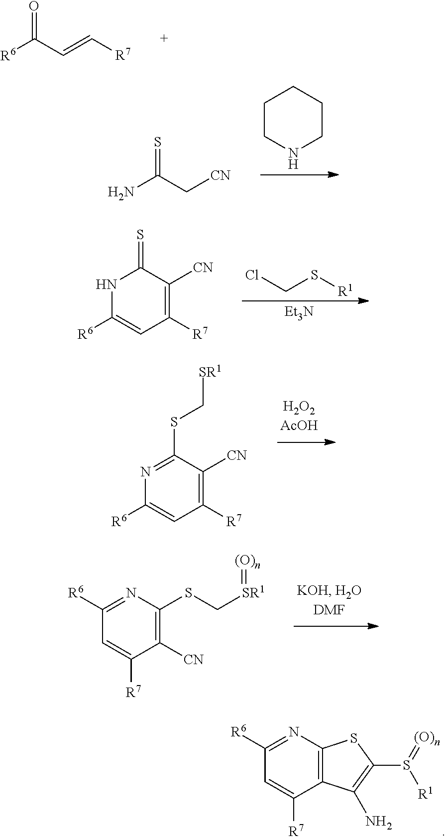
C1CNCCC1.NC(C[CN])=S.N1=C(SC[SR1])C([CN])=C([R7])C=C1[R6].C1([R6])=NC(SC[SR1]=[(O)n])=C([CN])C([R7])=C1.C1([R6])=NC2=C(C([R7])=C1)C(N)=C(S(=[(O)n])[R1])S2.[R6]C(C=C[R7])=O.ClCS[R1].[Et3N].N1C([R6])=CC([R7])=C([CN])C1=S
